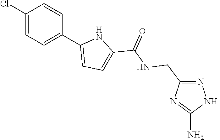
C1(Cl)=CC=C(C2=CC=C(C(=O)NCC3=N[NH]C(N)=N3)N2)C=C1
